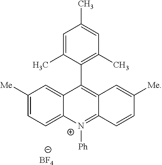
C1([Me])=CC=C2C(=C1)C(C1=C(C)C=C(C)C=C1C)=C1C(=[N+]2[Ph])C=CC([Me])=C1.[BF4]
